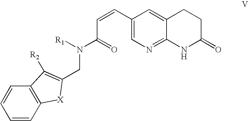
C1=CC2=C(C=C1)C([R2])=C(CN(C(C=CC1=CN=C3C(=C1)CCC(=O)N3)=O)[R1])[X]2
